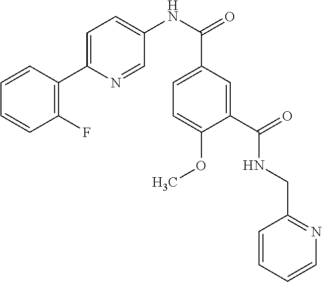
C1=CC=CC(F)=C1C1=CC=C(NC(C2=CC=C(OC)C(C(=O)NCC3=NC=CC=C3)=C2)=O)C=N1
